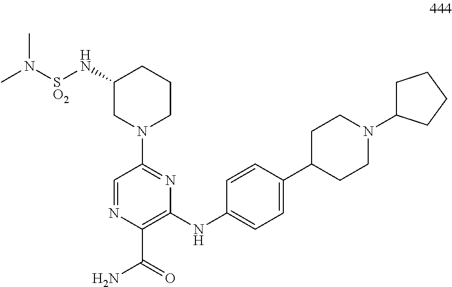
C1(NC2=CC=C(C3CCN(C4CCCC4)CC3)C=C2)=C(C(=O)N)N=CC(N2CCCC(N[SO2]N(C)C)C2)=N1
